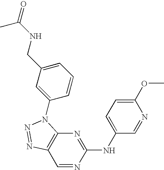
C1(OC)=CC=C(NC2=NC3=C(C=N2)N=NN3C2=CC(CNC(=O)C)=CC=C2)C=N1
